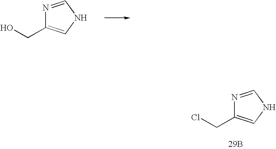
N1=CNC=C1CO.N1=CNC=C1CCl.[29B]
